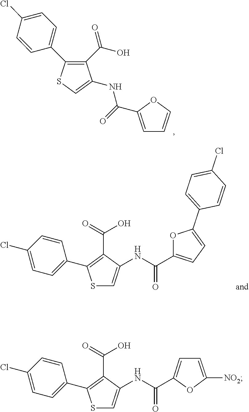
C1(C(=O)O)=C(C2=CC=C(Cl)C=C2)SC=C1NC(=O)C1=CC=CO1.S1C=C(NC(C2=CC=C(C3=CC=C(Cl)C=C3)O2)=O)C(C(=O)O)=C1C1=CC=C(Cl)C=C1.S1C=C(NC(C2=CC=C([NO2])O2)=O)C(C(=O)O)=C1C1=CC=C(Cl)C=C1
